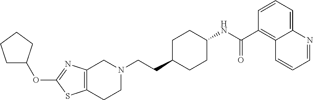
C12=C(CCN(CCC3CCC(NC(C4=C5C(=CC=C4)N=CC=C5)=O)CC3)C1)SC(OC1CCCC1)=N2
